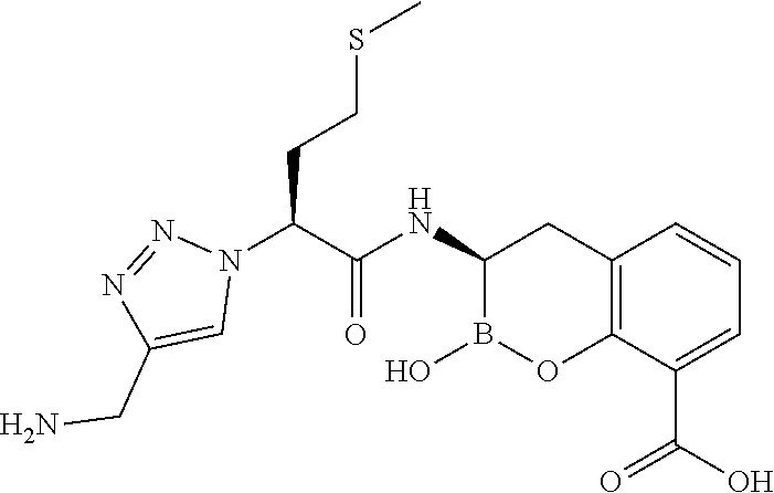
C12=C(C(C(O)=O)=CC=C1)OB(O)C(NC(C(N1N=NC(CN)=C1)CCSC)=O)C2
